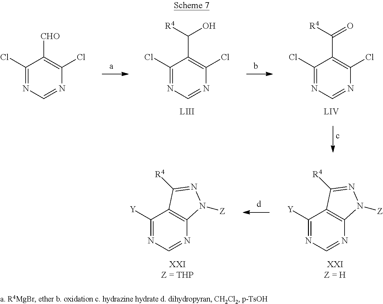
C1(Cl)=NC=NC(Cl)=C1C([R4])O.C1(Cl)=NC=NC(Cl)=C1C([R4])=O.C1(Cl)=NC=NC(Cl)=C1[CHO].C1([Y])=NC=NC2=C1C([R4])=NN2[Z].[XXIZ = H].C1([Y])=NC=NC2=C1C([R4])=NN2[Z].[XXIZ = THP]
